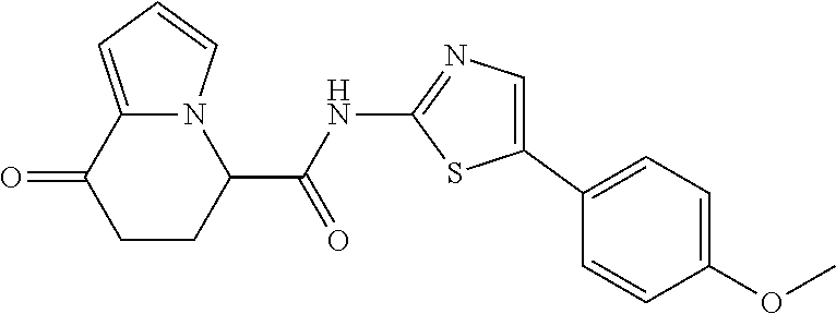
C1CC(C(NC2=NC=C(C3=CC=C(OC)C=C3)S2)=O)N2C(=CC=C2)C1=O
